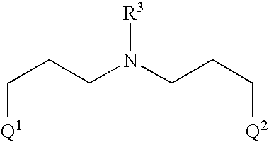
C(N(CCC[Q2])[R3])CC[Q1]
